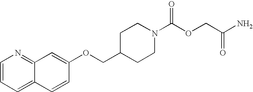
N1(C(OCC(N)=O)=O)CCC(COC2=CC3=NC=CC=C3C=C2)CC1
